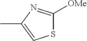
S1C([OMe])=NC(C)=C1
